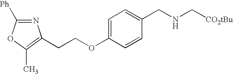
C(COC1=CC=C(CNC[CO2tBu])C=C1)C1=C(C)OC([Ph])=N1
